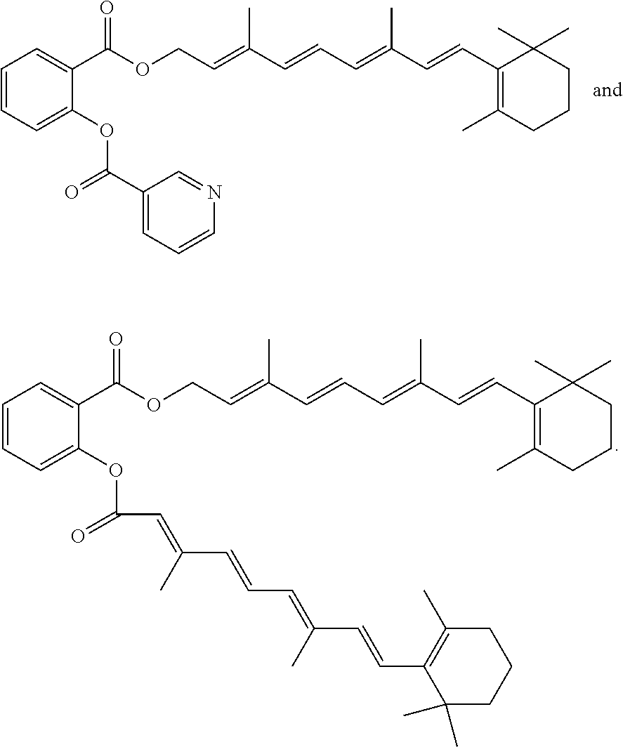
C(OCC=C(C=CC=C(C=CC1=C(C)CCCC1(C)C)C)C)(=O)C1=CC=CC=C1OC(C1=CC=CN=C1)=O.C(OCC=C(C=CC=C(C=CC1=C(C)CCCC1(C)C)C)C)(=O)C1=CC=CC=C1OC(=O)C=C(C=CC=C(C=CC1=C(C)CCCC1(C)C)C)C
